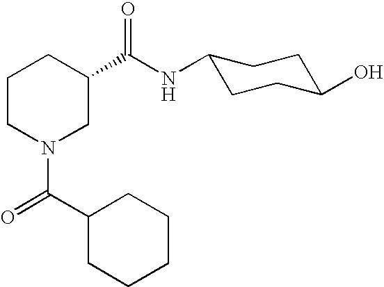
C1CN(C(=O)C2CCCCC2)CC(C(NC2CCC(O)CC2)=O)C1
